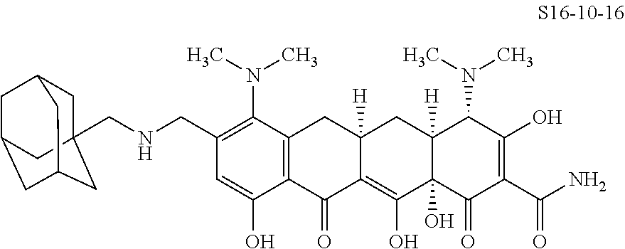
C12=C(C(=O)C3=C(O)C4(O)C([H])(CC3([H])C1)C(N(C)C)C(O)=C(C(N)=O)C4=O)C(O)=CC(CNCC13CC4CC(CC(C1)C4)C3)=C2N(C)C
